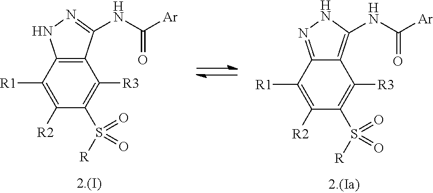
C1([R2])=C([R1])C2=NNC(NC(=O)[Ar])=C2C([R3])=C1S([R])(=O)=O.C1([R2])=C([R1])C2=C(C([R3])=C1S([R])(=O)=O)C(NC(=O)[Ar])=NN2
